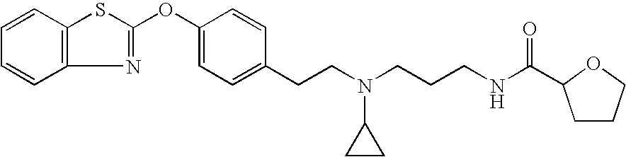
C1=CC2=C(C=C1)SC(OC1=CC=C(CCN(CCCNC(=O)C3CCCO3)C3CC3)C=C1)=N2
